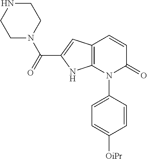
C12=C(C=C(C(=O)N3CCNCC3)N1)C=CC(=O)N2C1=CC=C([OiPr])C=C1
